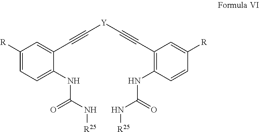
C1([R])=CC=C(NC(N[R25])=O)C(C#C[Y]C#CC2=C(NC(N[R25])=O)C=CC([R])=C2)=C1
